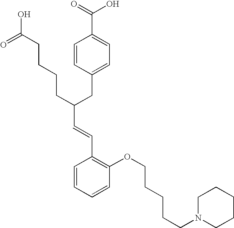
C(C(CC1=CC=C(C(=O)O)C=C1)CCCCC(O)=O)=CC1=C(OCCCCCN2CCCCC2)C=CC=C1
